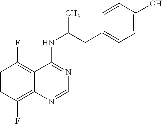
C1=CC(F)=C2C(=C1F)C(NC(CC1=CC=C(O)C=C1)C)=NC=N2
